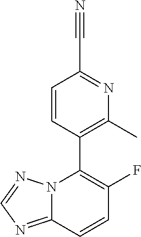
C1=CC(C2=C(F)C=CC3=NC=NN23)=C(C)N=C1C#N
